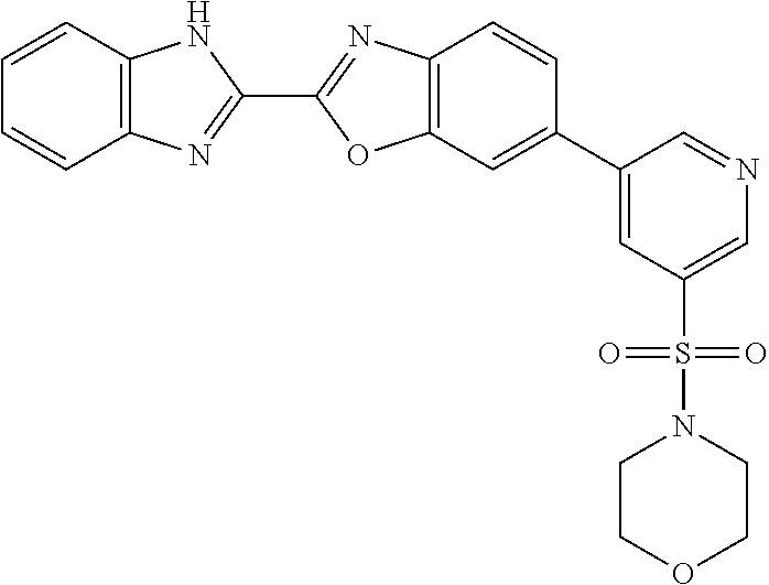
C1=CC2=C(C=C1)N=C(C1=NC3=C(O1)C=C(C1=CC(S(N4CCOCC4)(=O)=O)=CN=C1)C=C3)N2
